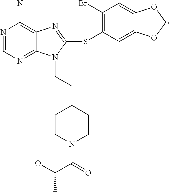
N1=CN=C2C(=C1N)N=C(SC1=C(Br)C=C3C(=C1)OCO3)N2CCC1CCN(C(=O)C(O)C)CC1
